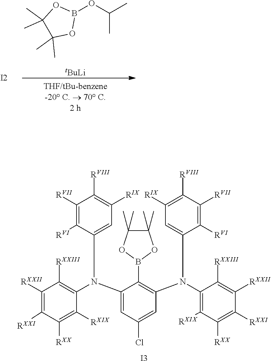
C1([RXXII])=C([RXXI])C([RXX])=C([RXIX])C(N(C2=CC(Cl)=CC(N(C3=C([RXIX])C([RXX])=C([RXXI])C([RXXII])=C3[RXXIII])C3=CC([RIX])=C([RVIII])C([RVII])=C3[RVI])=C2B2OC(C)(C)C(C)(C)O2)C2=CC([RIX])=C([RVIII])C([RVII])=C2[RVI])=C1[RXXIII].[I3].B1(OC(C)C)OC(C)(C)C(C)(C)O1.[tBuLi].[I2]
